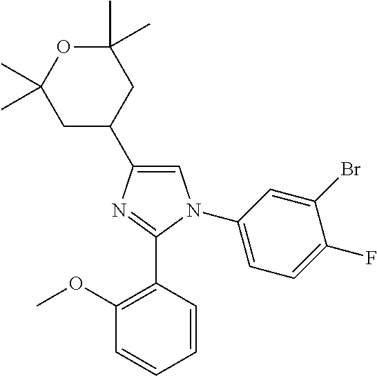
C1=C(C2CC(C)(C)OC(C)(C)C2)N=C(C2=C(OC)C=CC=C2)N1C1=CC=C(F)C(Br)=C1
